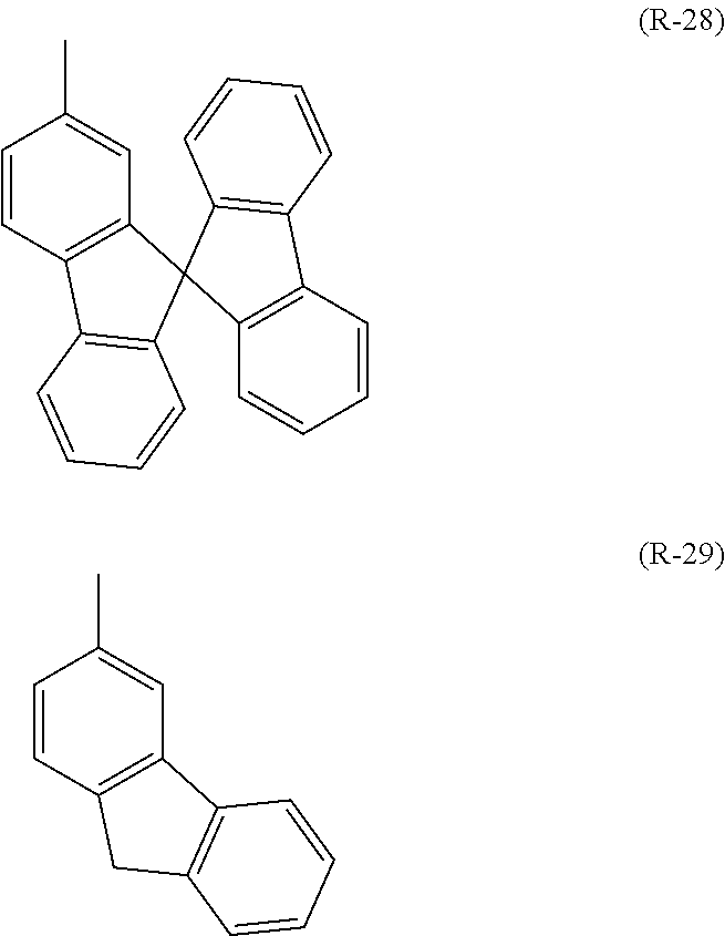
C1=CC2=C(C=C1C)C1(C3=C2C=CC=C3)C2=C(C3=C1C=CC=C3)C=CC=C2.C1=CC2=C(C=C1C)C1=C(C2)C=CC=C1
